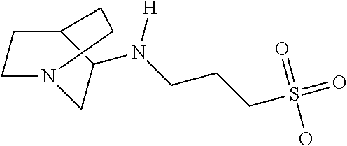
C1N2CC(N(CCCS(=O)(=O)O)[H])C(C1)CC2
